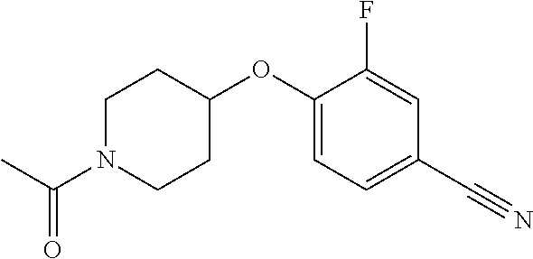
CC(N1CCC(OC2=CC=C(C#N)C=C2F)CC1)=O
